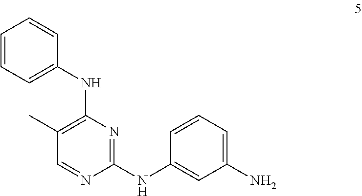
C1(C)=C(NC2=CC=CC=C2)N=C(NC2=CC(N)=CC=C2)N=C1
